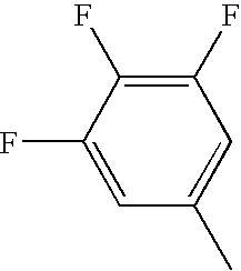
C1(F)=C(F)C(F)=CC(C)=C1
